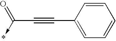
C1=CC(C#CC(=O)->*)=CC=C1
